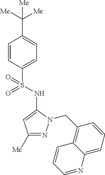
C1=CC(S(=O)(NC2=CC([Me])=NN2CC2=C3C(=CC=C2)N=CC=C3)=O)=CC=C1C([Me])([Me])[Me]
